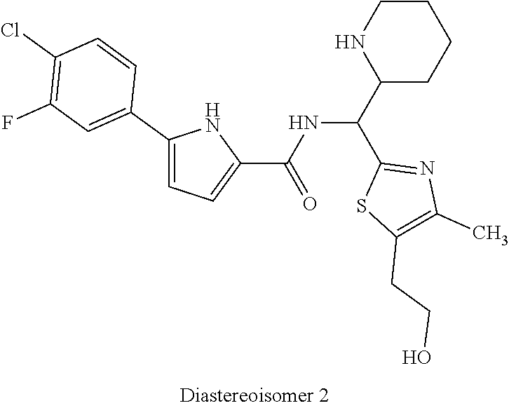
C1(C2=CC(F)=C(Cl)C=C2)=CC=C(C(NC(C2CCCCN2)C2=NC(C)=C(CCO)S2)=O)N1
